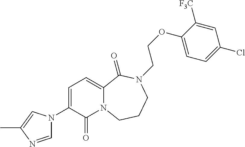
C1=C(N2C=NC(C)=C2)C(=O)N2C(=C1)C(=O)N(CCOC1=CC=C(Cl)C=C1[F3C])CCC2
